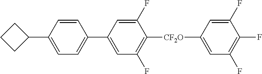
C1(F)=CC([CF2O]C2=C(F)C=C(C3=CC=C(C4CCC4)C=C3)C=C2F)=CC(F)=C1F
